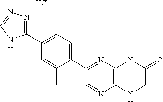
C1(C2=CC=C(C3=NC4=C(N=C3)NCC(=O)N4)C(C)=C2)=NN=CN1.Cl
